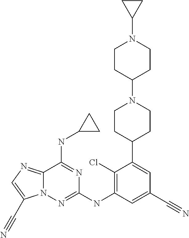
N12C(=NC=C1C#N)C(NC1CC1)=NC(NC1=C(Cl)C(C3CCN(C4CCN(C5CC5)CC4)CC3)=CC(C#N)=C1)=N2
